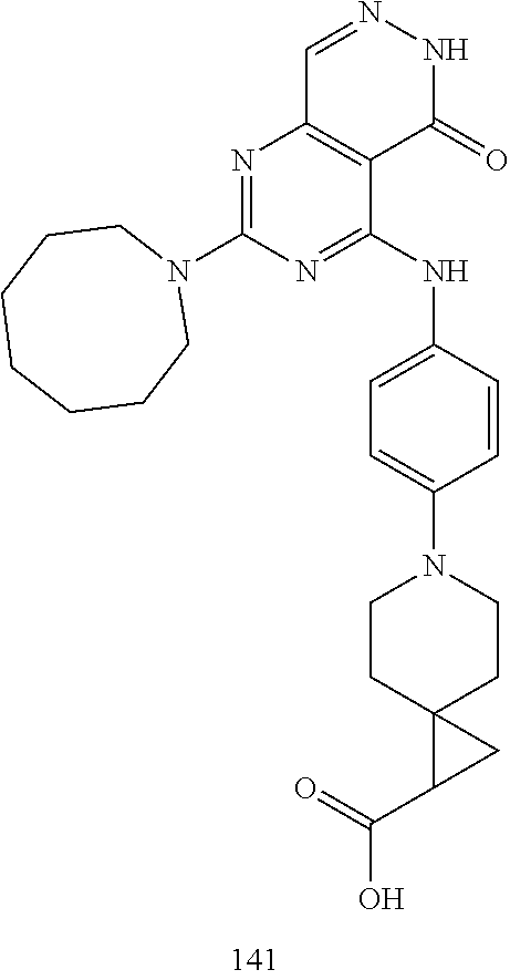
C1=NNC(=O)C2=C1N=C(N1CCCCCCC1)N=C2NC1=CC=C(N2CCC3(CC2)C(C(=O)O)C3)C=C1
